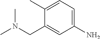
C1(N)=CC=C(C)C(CN(C)C)=C1
